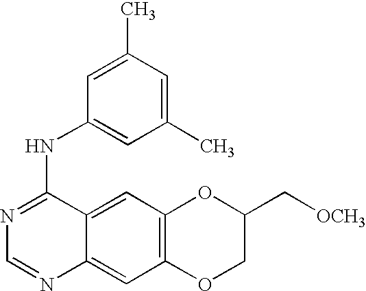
C1=NC2=CC3=C(C=C2C(NC2=CC(C)=CC(C)=C2)=N1)OC(C[OCH3])CO3
